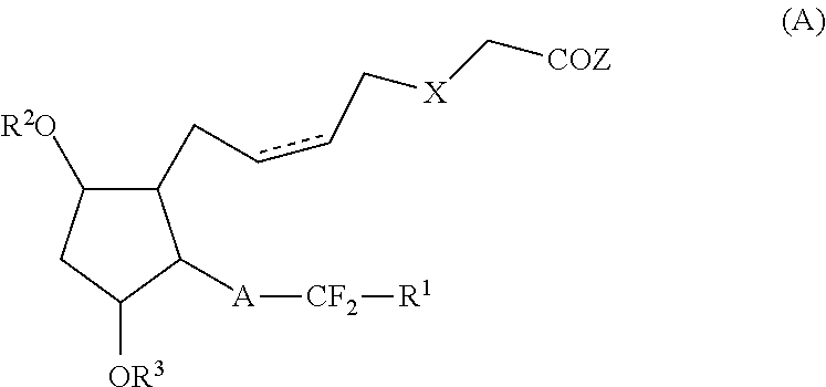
C1(CccC[X]C[COZ])C([R2O])CC([OR3])C1[A][CF2][R1]
